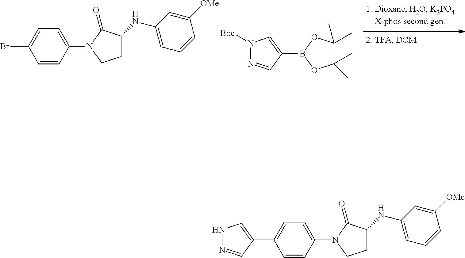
N1([Boc])N=CC(B2OC(C)(C)C(C)(C)O2)=C1.C1C(NC2=CC=CC([OMe])=C2)C(=O)N(C2=CC=C(Br)C=C2)C1.C1C(NC2=CC=CC([OMe])=C2)C(=O)N(C2=CC=C(C3=CNN=C3)C=C2)C1
